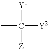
[Y1]C([Z])([Y2])C
